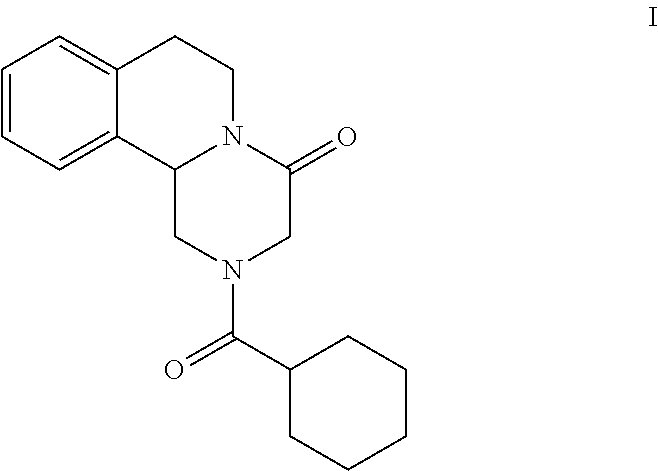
C1=CC=C2C(=C1)CCN1C2CN(C(C2CCCCC2)=O)CC1=O
